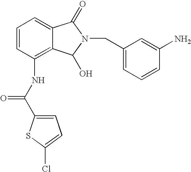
C1=C2C(=C(NC(C3=CC=C(Cl)S3)=O)C=C1)C(O)N(CC1=CC=CC(N)=C1)C2=O
